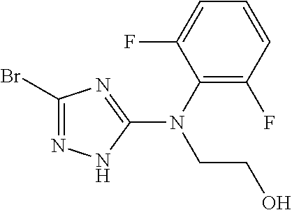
C1(Br)=NNC(N(CCO)C2=C(F)C=CC=C2F)=N1
